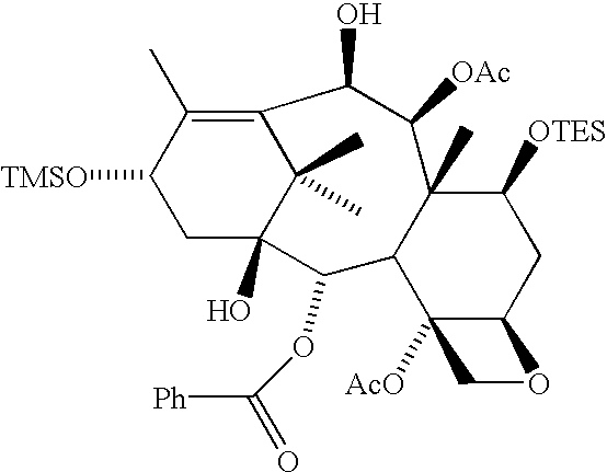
C12(C)C(C3([AcO])C(CC1[OTES])OC3)C(OC([Ph])=O)C1(O)C(C)(C)C(=C(C)C([TMSO])C1)C(O)C2[OAc]
